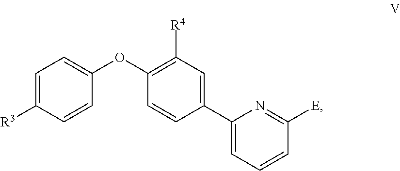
C1=C([R3])C=CC(OC2=C([R4])C=C(C3=CC=CC([E])=N3)C=C2)=C1
